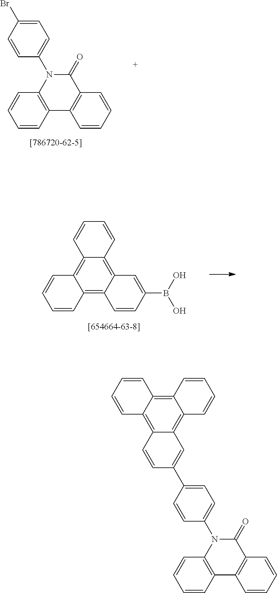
C12=C3C(=C4C(=C1C=CC=C2)C=C(B(O)O)C=C4)C=CC=C3.C1=CC(Br)=CC=C1N1C2=C(C3=C(C1=O)C=CC=C3)C=CC=C2.C1=CC=CC2=C3C(=C4C(=C12)C=CC(C1=CC=C(N2C5=C(C6=C(C2=O)C=CC=C6)C=CC=C5)C=C1)=C4)C=CC=C3
